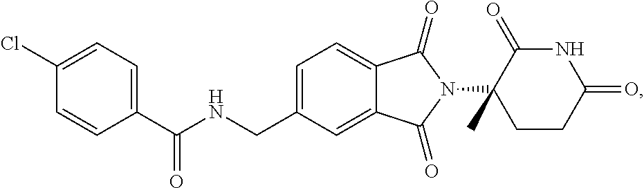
C1=C(CNC(C2=CC=C(Cl)C=C2)=O)C=C2C(=C1)C(=O)N(C1(C)CCC(=O)NC1=O)C2=O
